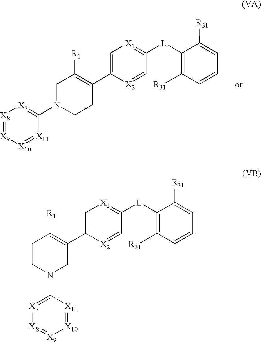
C1=C(C2=C([R1])CN(C3=[X7][X8]=[X9][X10]=[X11]3)CC2)[X2]=CC([L]C2=C([R31])C=CC=C2[R31])=[X1]1.C1=C(C2=C([R1])CCN(C3=[X7][X8]=[X9][X10]=[X11]3)C2)[X2]=CC([L]C2=C([R31])C=CC=C2[R31])=[X1]1
